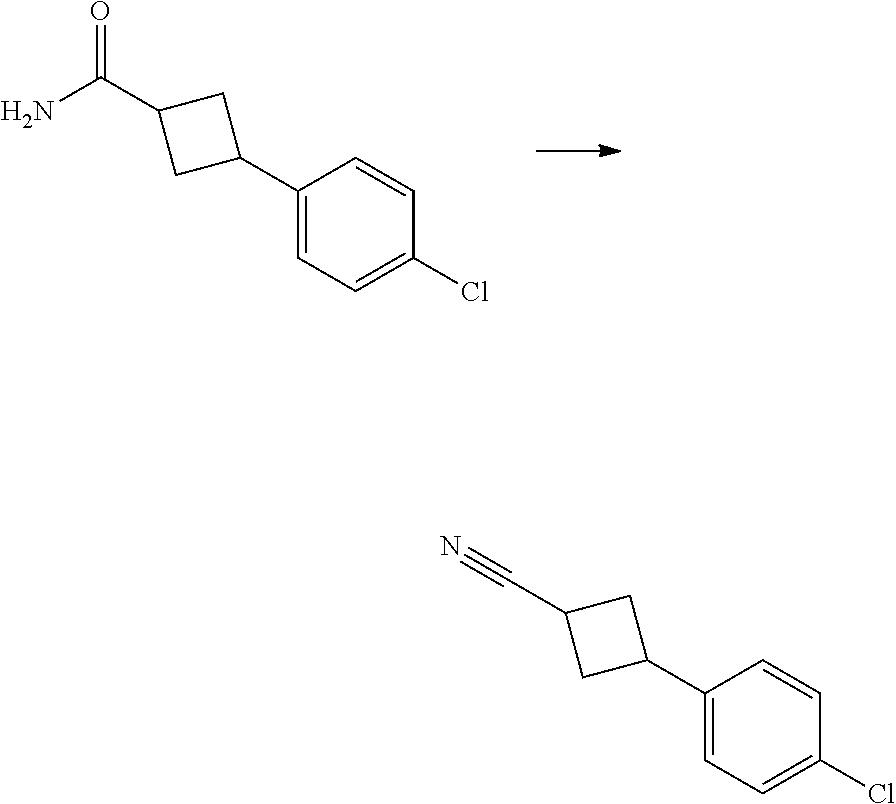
C1(C2CC(C(N)=O)C2)=CC=C(Cl)C=C1.C1(C2CC(C#N)C2)=CC=C(Cl)C=C1
